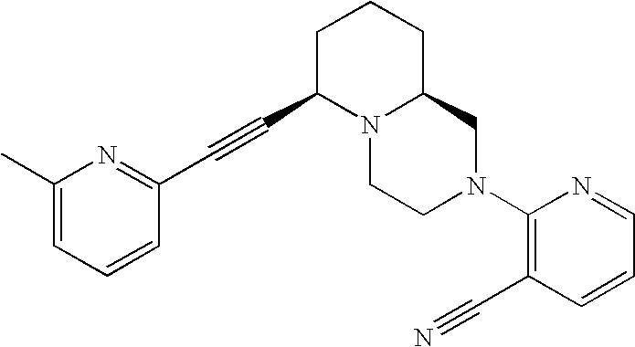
C1(C)=CC=CC(C#CC2N3C(CCC2)CN(C2=C(C#N)C=CC=N2)CC3)=N1
